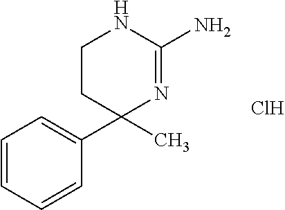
C1=CC=CC(C2(C)N=C(N)NCC2)=C1.Cl
